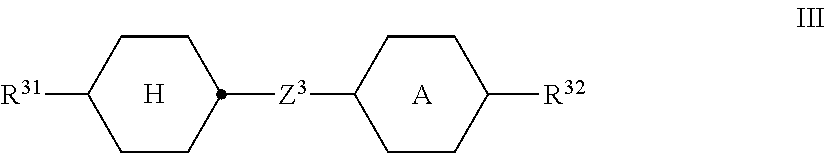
[H].C1CC([Z3]C2CCC([R32])CC2)CCC1[R31].[A]
